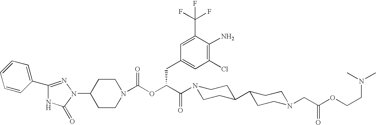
C1(N2N=C(C3=CC=CC=C3)NC2=O)CCN(C(OC(C(=O)N2CCC(C3CCN(CC(OCCN(C)C)=O)CC3)CC2)CC2=CC(Cl)=C(N)C(C(F)(F)F)=C2)=O)CC1
